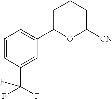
C1=CC(C(F)(F)F)=CC(C2OC([CN])CCC2)=C1
